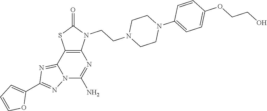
C12=C(C3=NC(C4=CC=CO4)=NN3C(N)=N1)SC(=O)N2CCN1CCN(C2=CC=C(OCCO)C=C2)CC1
